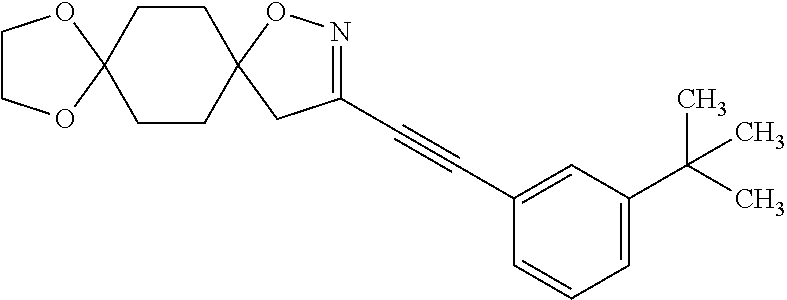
C12(CCC3(CC1)CC(C#CC1=CC(C(C)(C)C)=CC=C1)=NO3)OCCO2
